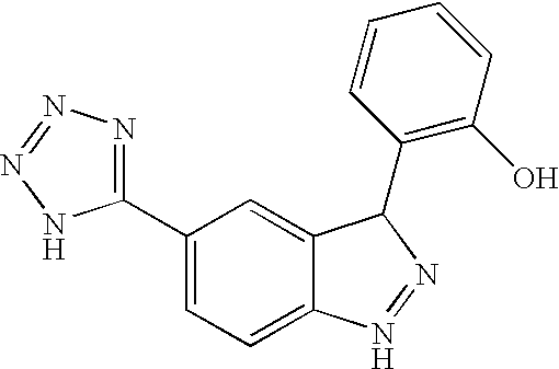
C1=C(C2=NN=NN2)C=C2C(=C1)N=NC2C1=C(O)C=CC=C1
